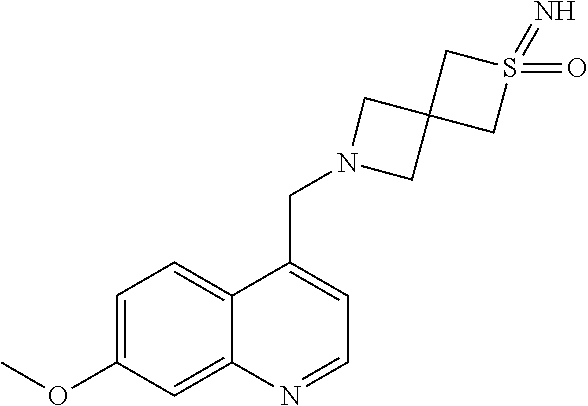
C12=CC=C(OC)C=C1N=CC=C2CN1CC2(C1)CS(=O)(=N)C2
